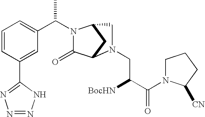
C1=CC(C2=NN=NN2)=CC(C(N2C(=O)C3CC2CN3CC([BocHN])C(=O)N2CCCC2[CN])C)=C1
